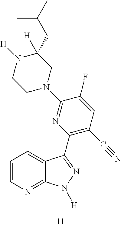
C1=CN=C2C(=C1)C(C1=C(C#N)C=C(F)C(N3CC(CC(C)C)([H])N([H])CC3)=N1)=NN2[H]
